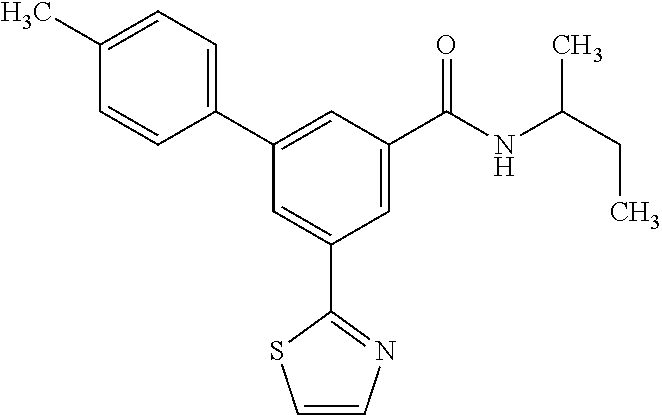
C1=CN=C(C2=CC(C3=CC=C(C)C=C3)=CC(C(NC(CC)C)=O)=C2)S1
